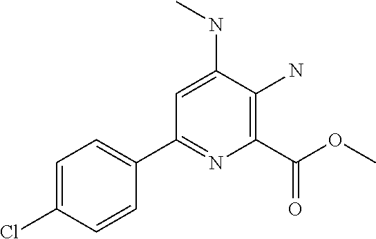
C1=C(NC)C(N)=C(C(OC)=O)N=C1C1=CC=C(Cl)C=C1
